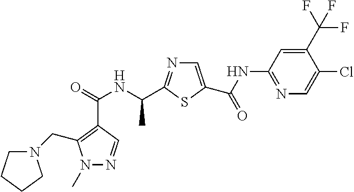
N1(C)N=CC(C(=O)NC(C)C2=NC=C(C(=O)NC3=NC=C(Cl)C(C(F)(F)F)=C3)S2)=C1CN1CCCC1
